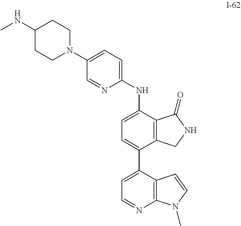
C12=C(C(NC3=CC=C(N4CCC(NC)CC4)C=N3)=CC=C1C1=CC=NC3=C1C=CN3C)C(=O)NC2
